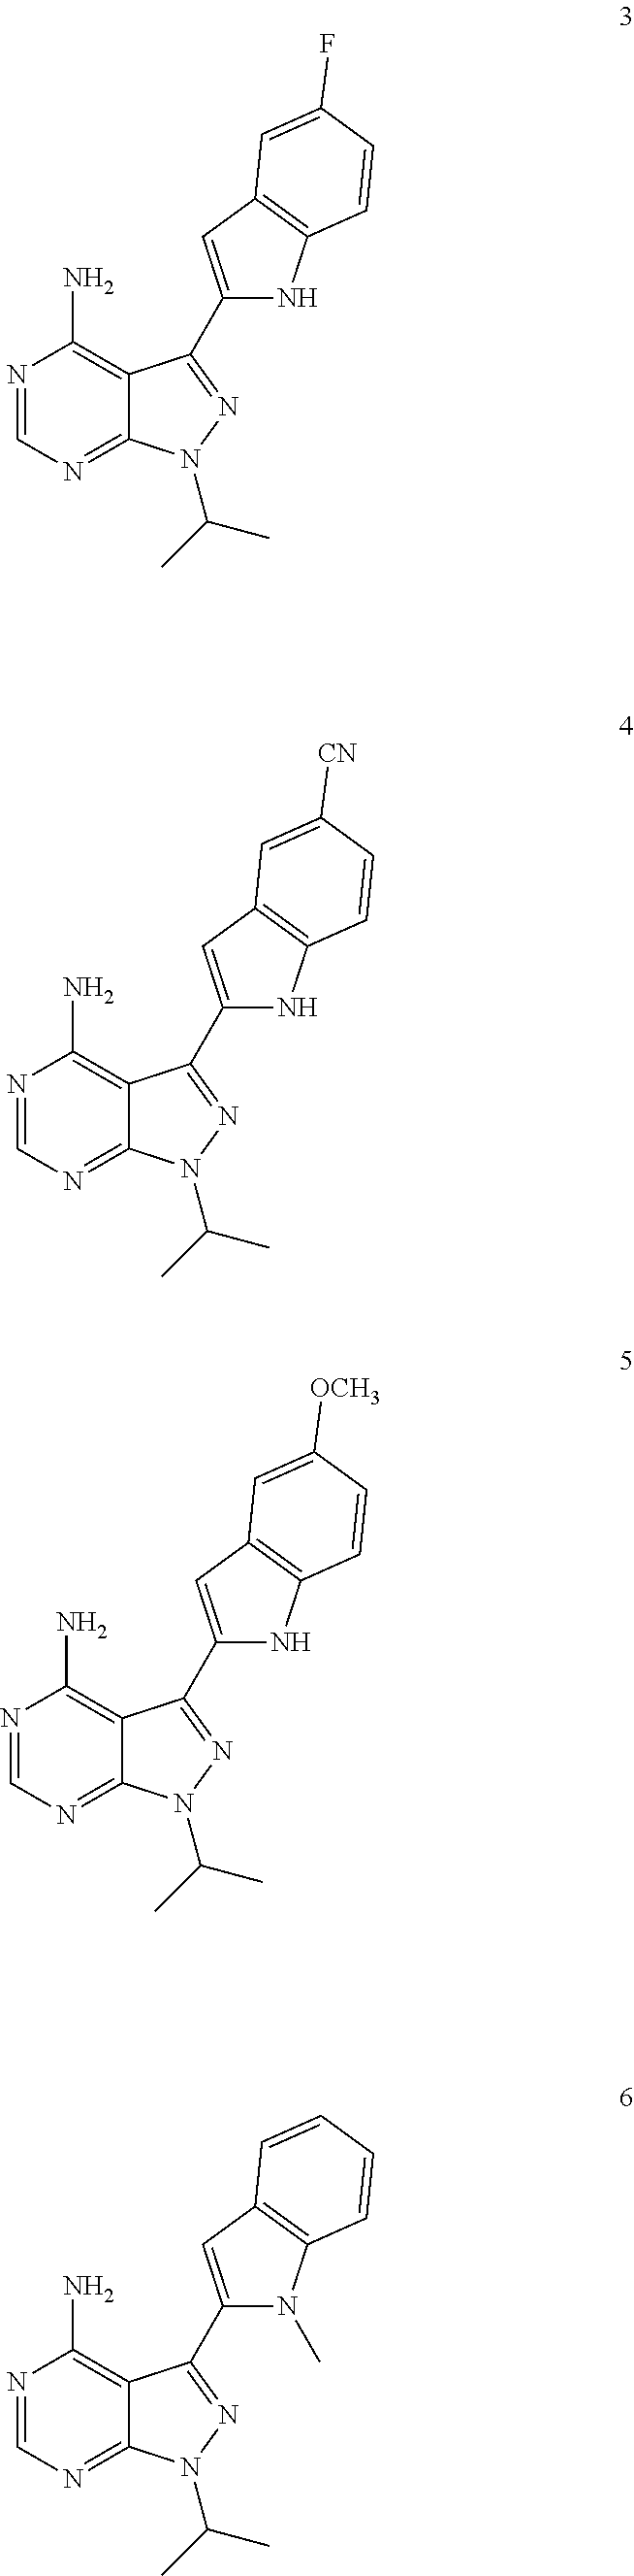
N1=CN=C2C(=C1N)C(C1=CC3=C(N1)C=CC(F)=C3)=NN2C(C)C.N1=CN=C2C(=C1N)C(C1=CC3=C(N1)C=CC([CN])=C3)=NN2C(C)C.N1=CN=C2C(=C1N)C(C1=CC3=C(N1)C=CC([OCH3])=C3)=NN2C(C)C.N1=CN=C2C(=C1N)C(C1=CC3=C(N1C)C=CC=C3)=NN2C(C)C
